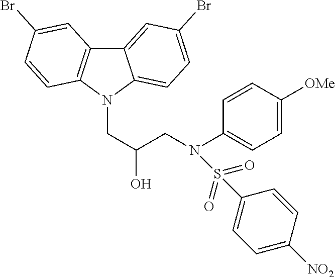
C12=CC(Br)=CC=C1N(CC(CN(C1=CC=C([OMe])C=C1)S(C1=CC=C([NO2])C=C1)(=O)=O)O)C1=C2C=C(Br)C=C1
